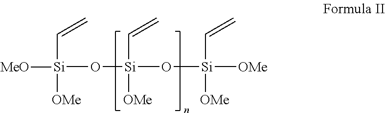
[Si](O[Si](O[Si]([OMe])([OMe])C=C)([OMe])C=C)([MeO])([OMe])C=C
